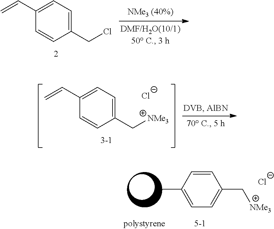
C1(CCl)=CC=C(C=C)C=C1.C1(C[NMe3])=CC=C(C=C)C=C1.[Cl-].C1=CC(C)=CC=C1C[NMe3].[Cl-]
